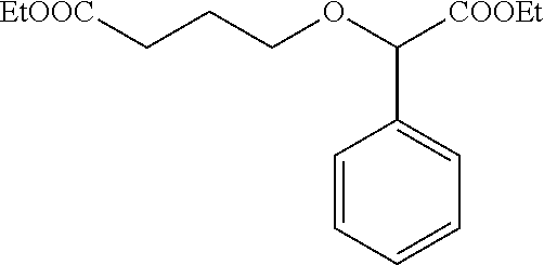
C1=CC=CC=C1C(OCCC[EtOOC])[COOEt]
